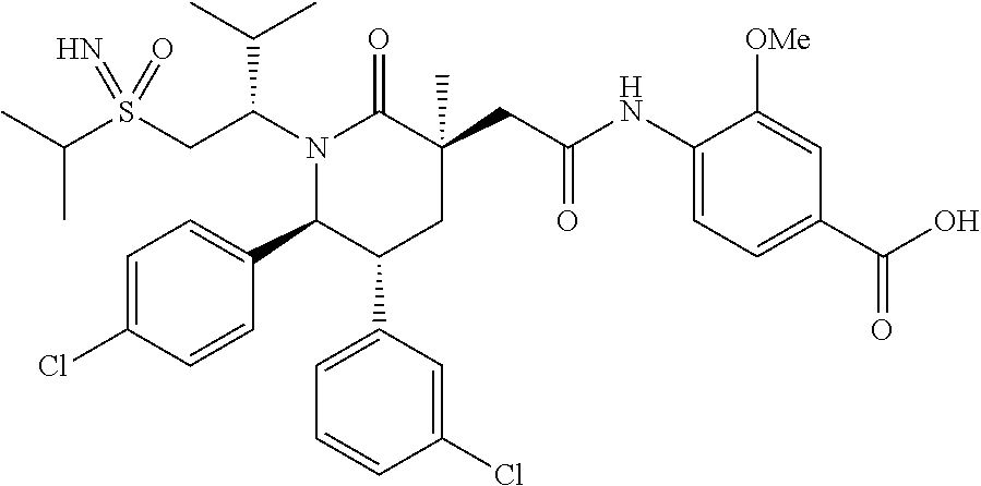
C(C)(C)S(CC(N1C(=O)C(CC(NC2=CC=C(C(O)=O)C=C2[OMe])=O)(C)CC(C2=CC=CC(Cl)=C2)C1C1=CC=C(Cl)C=C1)C(C)C)(=N)=O
